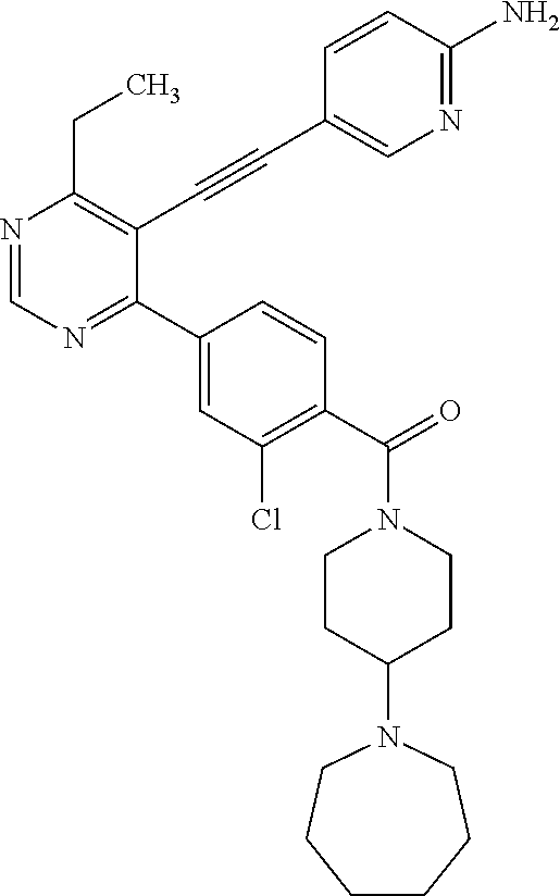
N1=CN=C(C2=CC(Cl)=C(C(=O)N3CCC(N4CCCCCC4)CC3)C=C2)C(C#CC2=CN=C(N)C=C2)=C1CC
